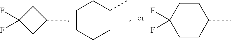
CC1CC(F)(F)C1.C1CCCC(C)C1.CC1CCC(F)(F)CC1
